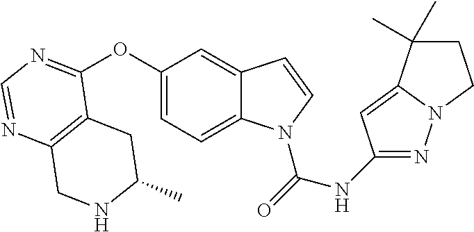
C12=C(C(OC3=CC=C4C(=C3)C=CN4C(=O)NC3=NN4C(=C3)C(C)(C)CC4)=NC=N1)CC(C)NC2
